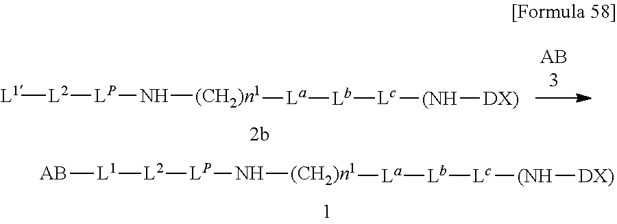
[L1]([L2][LP]N[(CH2)n1][La][Lb][Lc][(NH][DX)])[AB].[L1][L2][LP]N[(CH2)n1][La][Lb][Lc][(NH][DX)]
